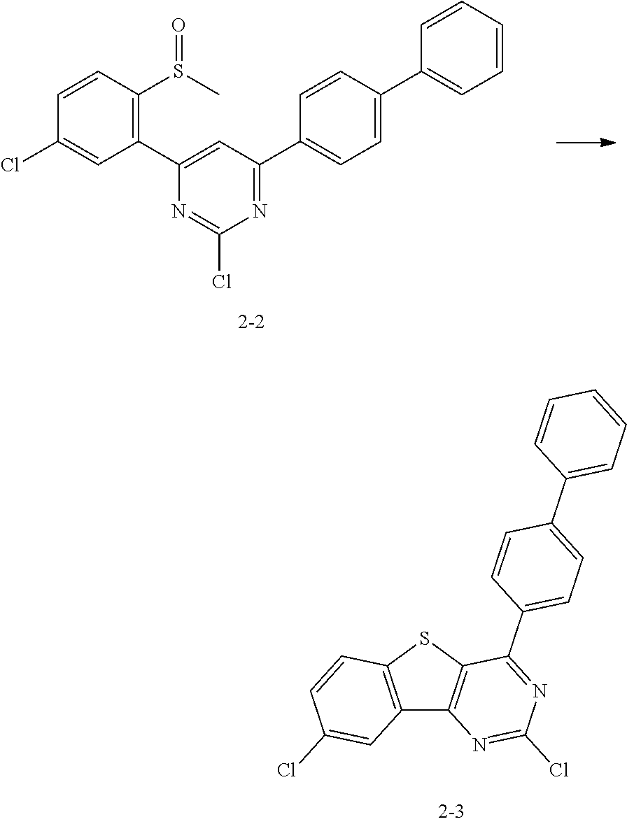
C1(C2=C(S(C)=O)C=CC(Cl)=C2)=CC(C2=CC=C(C3=CC=CC=C3)C=C2)=NC(Cl)=N1.C12=C(SC3=C1N=C(Cl)N=C3C1=CC=C(C3=CC=CC=C3)C=C1)C=CC(Cl)=C2
